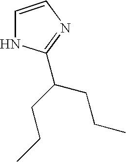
C1=CN=C(C(CCC)CCC)N1
